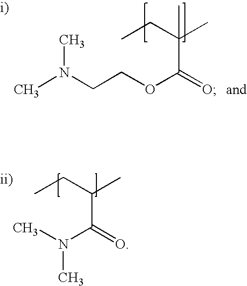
CN(C(C(C)CC)=O)C.[ii)].CN(CCOC(C(C)(CC)C)=O)C.[i)]
